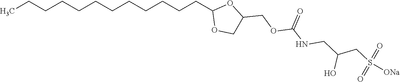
C(CCCCCCCCCC1OCC(COC(NCC(CS([ONa])(=O)=O)O)=O)O1)CC
